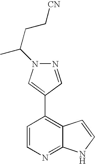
C1=CN=C2C(=C1C1=CN(C(CC[CN])C)N=C1)C=CN2
